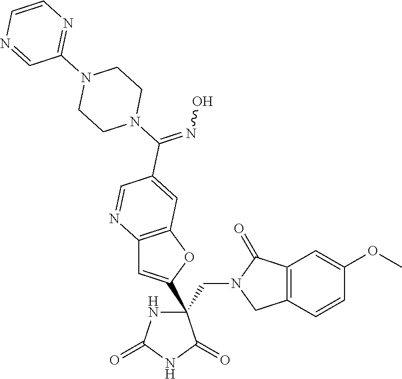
C(C1(C2=CC3=C(O2)C=C(C(N2CCN(C4=NC=CN=C4)CC2)=NO)C=N3)NC(=O)NC1=O)N1CC2=C(C1=O)C=C(OC)C=C2
